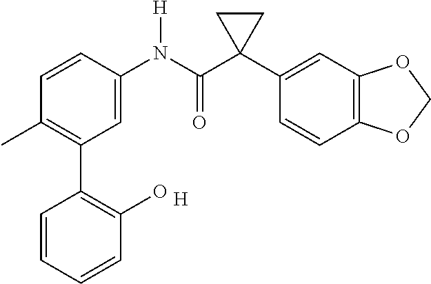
C1=C(N(C(C2(C3=CC4=C(C=C3)OCO4)CC2)=O)[H])C=CC(C)=C1C1=C(O)C=CC=C1.[H]
